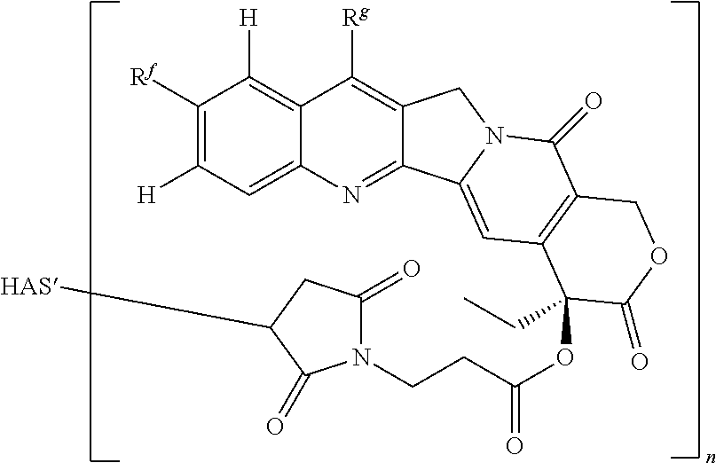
C1([Rf])=C([H])C=C2C(=C1[H])C([Rg])=C1C(=N2)C2=CC3=C(C(=O)N2C1)COC(=O)C3(CC)OC(CCN1C(=O)CC([HAS])C1=O)=O
